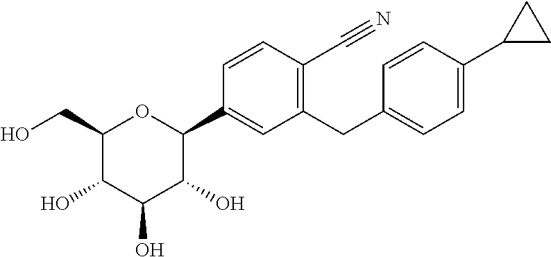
OCC1C(O)C(O)C(O)C(C2=CC(CC3=CC=C(C4CC4)C=C3)=C(C#N)C=C2)O1
